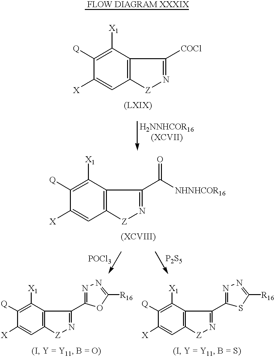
C1([X1])=C([Q])C([X])=CC2=C1C([COCl])=N[Z]2.C1([X1])=C([Q])C([X])=CC2=C1C(C([NHNHCOR16])=O)=N[Z]2.C1([X1])=C([Q])C([X])=CC2=C1C(C1=NN=C([R16])O1)=N[Z]2.C1([X1])=C([Q])C([X])=CC2=C1C(C1=NN=C([R16])S1)=N[Z]2
